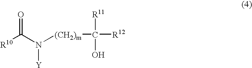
[R10]C(N([(CH2)m]C([R12])([R11])O)[Y])=O
